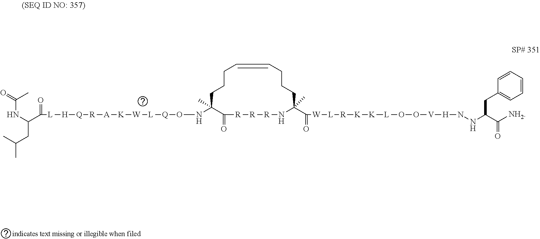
N(C1(C)C(=O)[R][R][R]NC(C(=O)[W][L][R][K][K][L]OO[V][H]NNC(C([NH2])=O)CC2=CC=CC=C2)(C)CCCC=CCCC1)O[Q][L][W][K][A][R][Q][H][L]C(C(CC(C)C)NC(C)=O)=O
